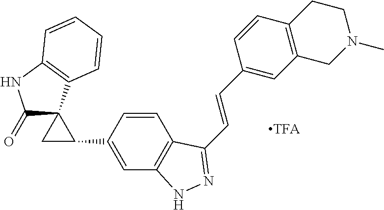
C1(=O)C2(C3=C(N1)C=CC=C3)CC2C1=CC2=C(C=C1)C(C=CC1=CC3=C(C=C1)CCN(C)C3)=NN2
